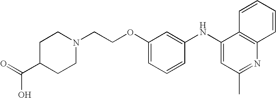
N1(CCOC2=CC=CC(NC3=CC(C)=NC4=C3C=CC=C4)=C2)CCC(C(=O)O)CC1
